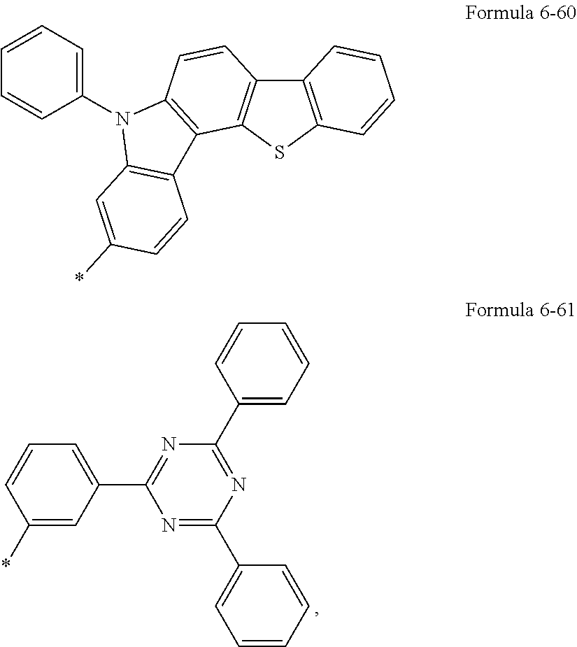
N1=C(C2=CC=CC=C2)N=C(C2=CC=CC=C2)N=C1C1=CC=CC(*)=C1.C12=C(SC3=C1C=CC1=C3C3=C(N1C1=CC=CC=C1)C=C(*)C=C3)C=CC=C2
